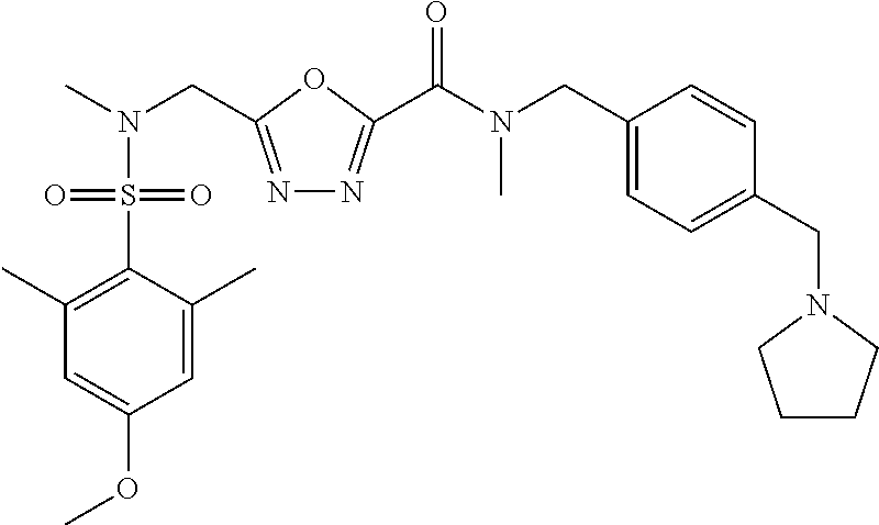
N1=C(CN(C)S(C2=C(C)C=C(OC)C=C2C)(=O)=O)OC(C(N(C)CC2=CC=C(CN3CCCC3)C=C2)=O)=N1
